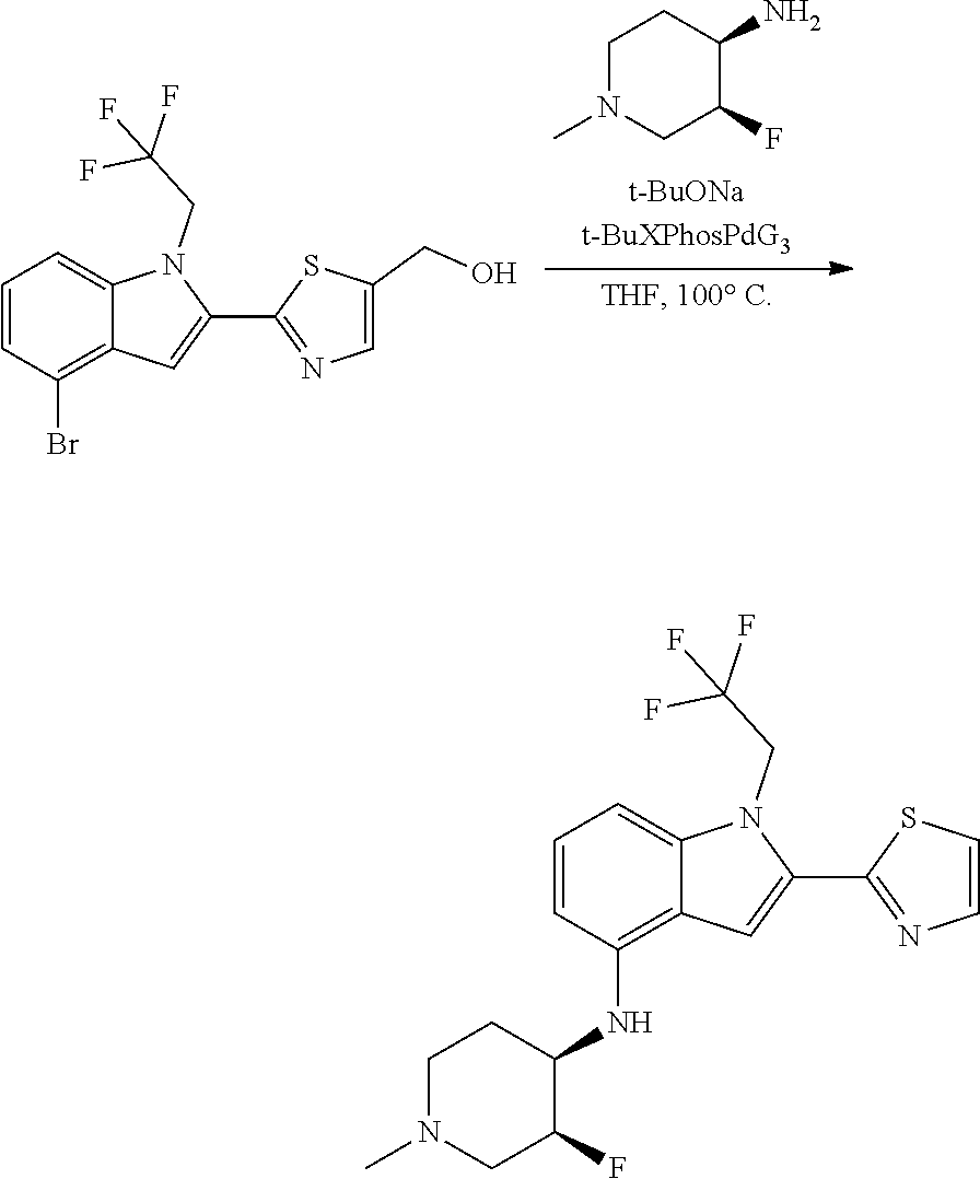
NC1CCN(C)CC1F.C1=CC(Br)=C2C(=C1)N(CC(F)(F)F)C(C1=NC=C(CO)S1)=C2.C1=CC(NC2CCN(C)CC2F)=C2C(=C1)N(CC(F)(F)F)C(C1=NC=CS1)=C2
